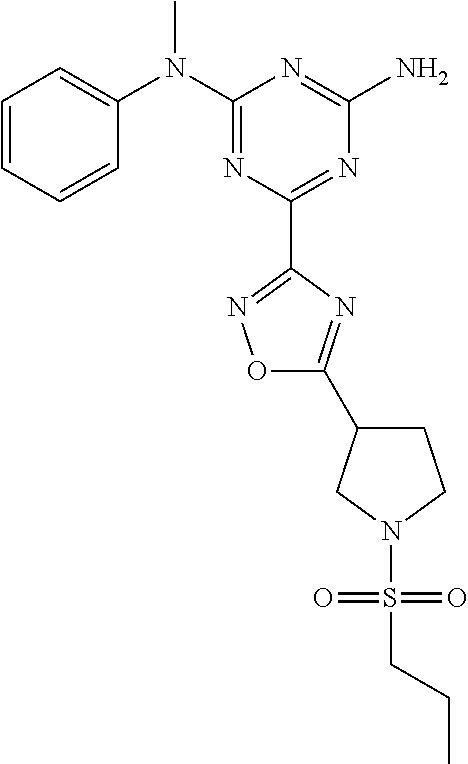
C1=CC=CC(N(C2=NC(C3=NOC(C4CCN(S(CCC)(=O)=O)C4)=N3)=NC(N)=N2)C)=C1
